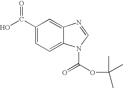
OC(C1=CC=C2C(=C1)N=CN2C(OC(C)(C)C)=O)=O
